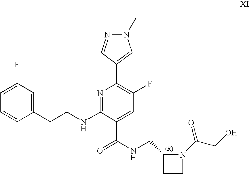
C1=C(F)C=C(CCNC2=NC(C3=CN(C)N=C3)=C(F)C=C2C(NCC2CCN2C(CO)=O)=O)C=C1
